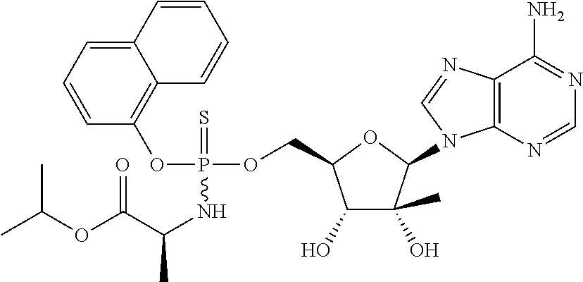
C1=CC=C2C(=C1OP(NC(C(OC(C)C)=O)C)(OCC1C(O)C(C)(O)C(N3C4=C(C(N)=NC=N4)N=C3)O1)=S)C=CC=C2
